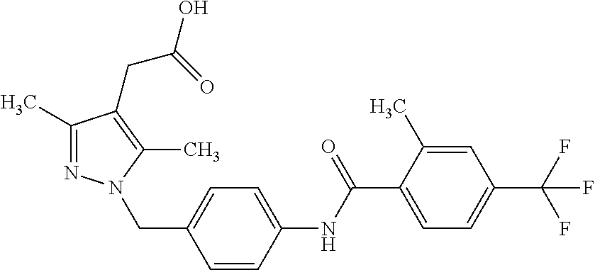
C1(C)=NN(CC2=CC=C(NC(C3=CC=C(C(F)(F)F)C=C3C)=O)C=C2)C(C)=C1CC(=O)O
